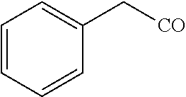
C1=CC=CC(C[CO])=C1
